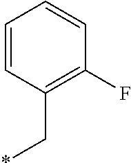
C1=CC(C*)=C(F)C=C1
